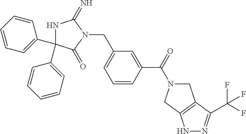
N1C(C2=CC=CC=C2)(C2=CC=CC=C2)C(=O)N(CC2=CC=CC(C(=O)N3CC4=C(C3)NN=C4C(F)(F)F)=C2)C1=N
